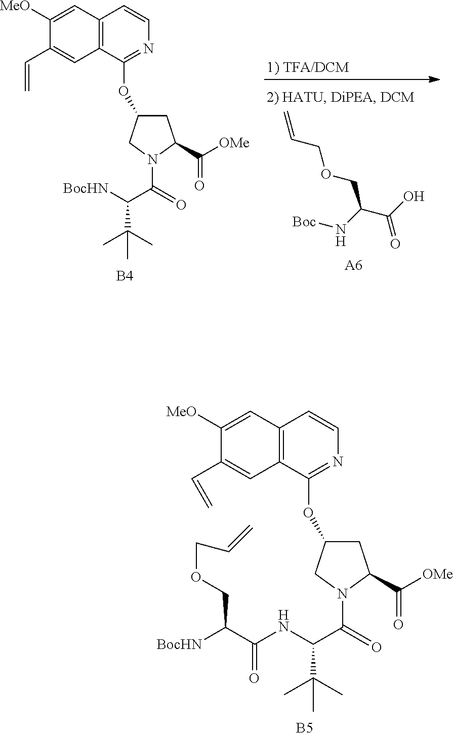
C1([MeO])=CC2=C(C=C1C=C)C(OC1CC(C([OMe])=O)N(C(C(C(C)(C)C)[BocHN])=O)C1)=NC=C2.[1) TFA/DCM].C=CCOCC(C(=O)O)N[Boc].[A6].[B4].C1([MeO])=CC2=C(C=C1C=C)C(OC1CC(C([OMe])=O)N(C(C(C(C)(C)C)NC(C([BocHN])COCC=C)=O)=O)C1)=NC=C2.[B5]
